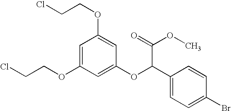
C1=C(OCCCl)C=C(OC(C2=CC=C(Br)C=C2)C(=O)OC)C=C1OCCCl
